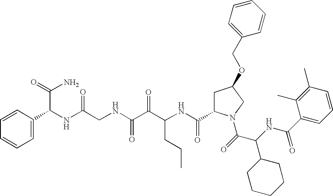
C(NC(C(=O)N1CC(OCC2=CC=CC=C2)CC1C(NC(C(C(NCC(NC(C(N)=O)C1=CC=CC=C1)=O)=O)=O)CCC)=O)C1CCCCC1)(=O)C1=CC=CC(C)=C1C
